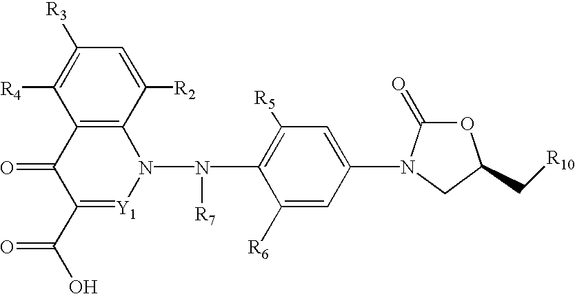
C1([R6])=CC(N2C(=O)OC(C[R10])C2)=CC([R5])=C1N(N1[Y1]=C(C(O)=O)C(=O)C2=C1C([R2])=CC([R3])=C2[R4])[R7]
